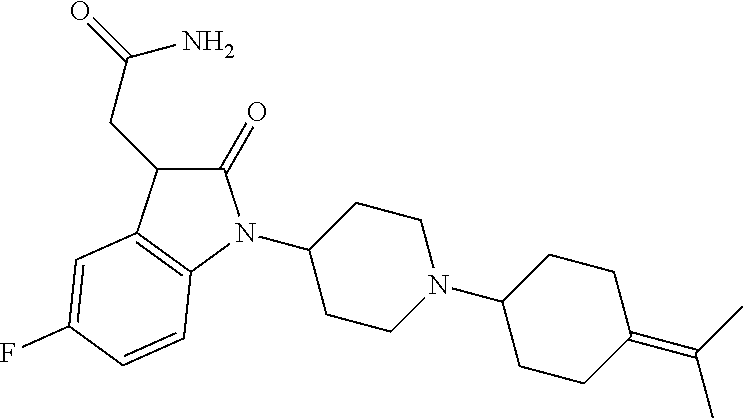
C1(N2C(=O)C(CC(=O)N)C3=C2C=CC(F)=C3)CCN(C2CCC(=C(C)C)CC2)CC1
